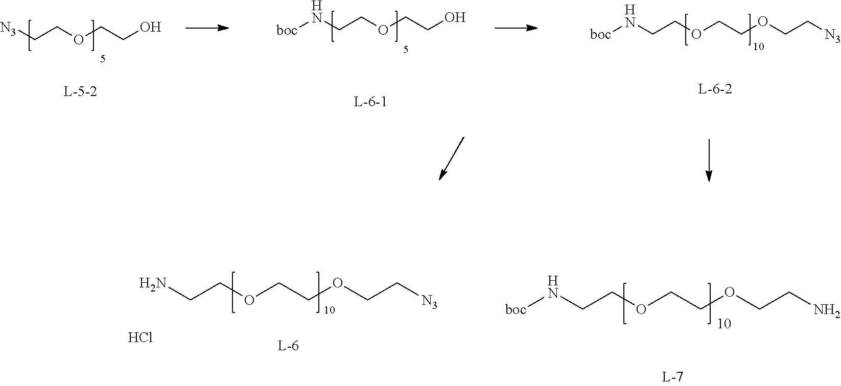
[N3]CCOCCO.[boc]NCCOCCO.[boc]NCCOCCOCC[N3].NCCOCCOCC[N3].[boc]NCCOCCOCCN.Cl
